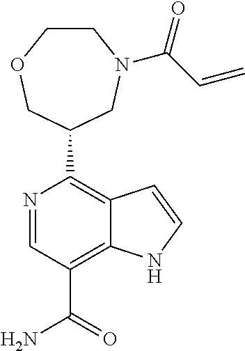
C1(C2COCCN(C(C=C)=O)C2)=C2C(=C(C(N)=O)C=N1)NC=C2
